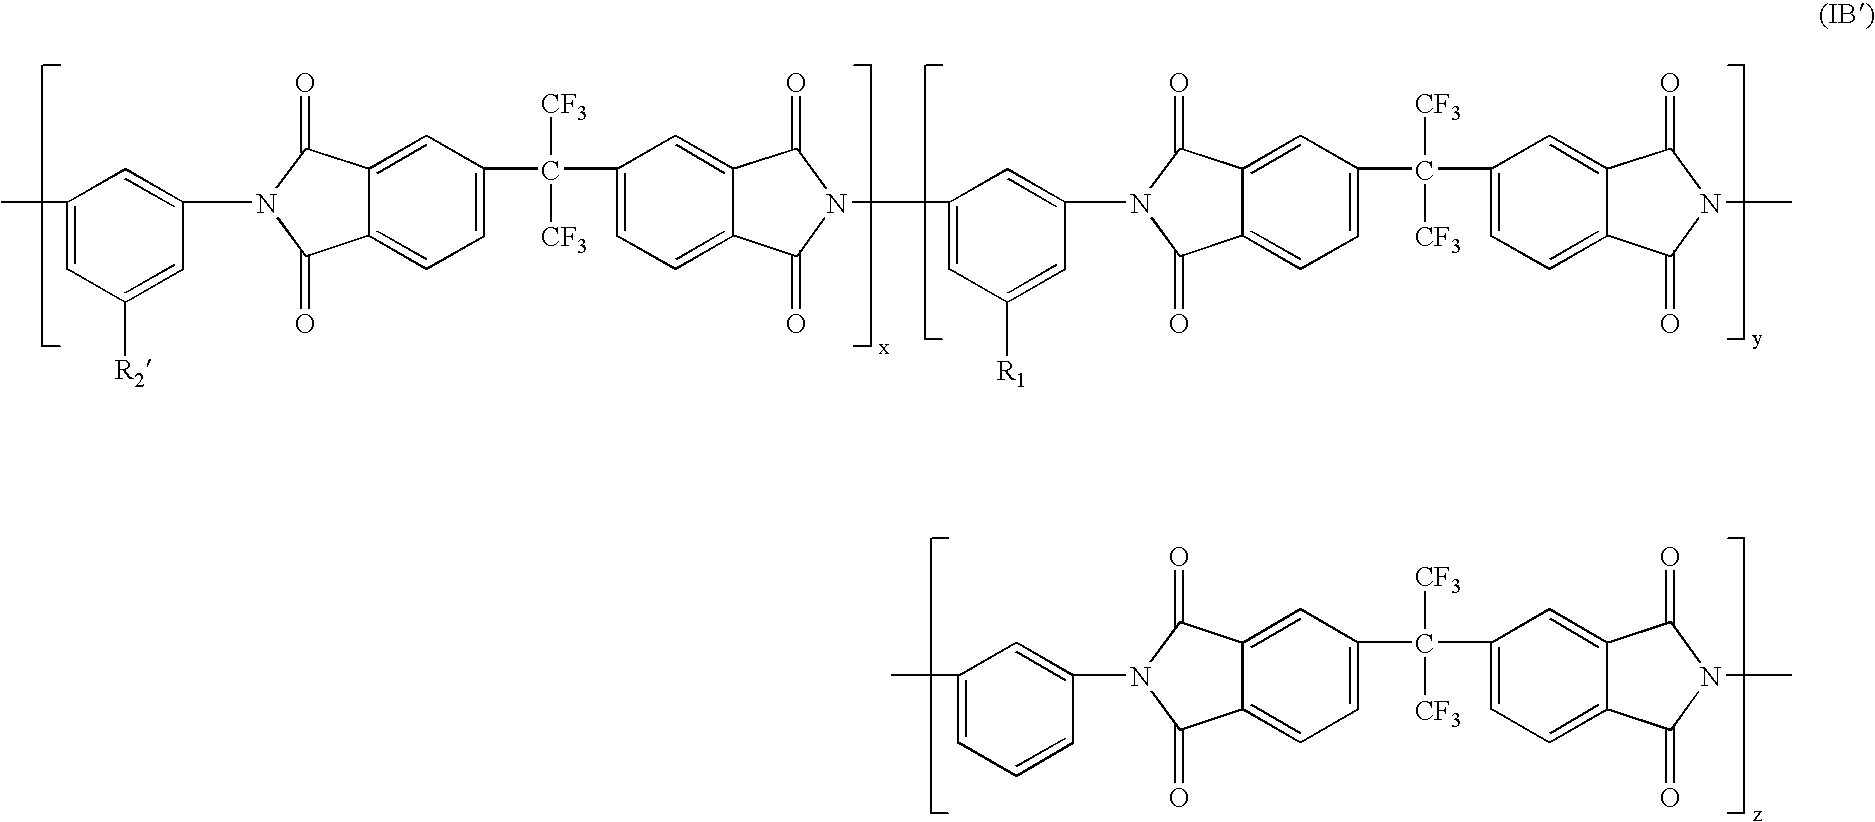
CC1=CC([R2])=CC(N2C(=O)C3=CC(C([CF3])([CF3])C4=CC=C5C(=C4)C(=O)N(C4=CC([R1])=CC(N6C(=O)C7=CC(C([CF3])([CF3])C8=CC=C9C(=C8)C(=O)N(C)C9=O)=CC=C7C6=O)=C4)C5=O)=CC=C3C2=O)=C1.C1(C)=CC=CC(N2C(=O)C3=CC(C([CF3])([CF3])C4=CC=C5C(=C4)C(=O)N(C)C5=O)=CC=C3C2=O)=C1
